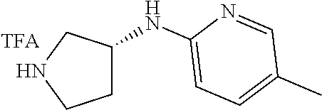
C1C(NC2=CC=C(C)C=N2)CNC1
